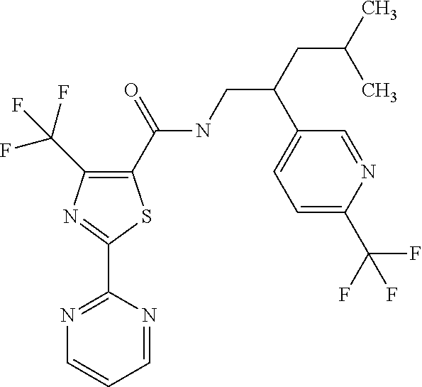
C1(C(NCC(C2=CC=C(C(F)(F)F)N=C2)CC(C)C)=O)=C(C(F)(F)F)N=C(C2=NC=CC=N2)S1
